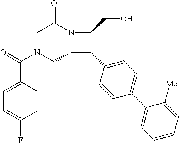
C1N(C(C2=CC=C(F)C=C2)=O)CC2N(C1=O)C(CO)C2C1=CC=C(C2=CC=CC=C2[Me])C=C1
